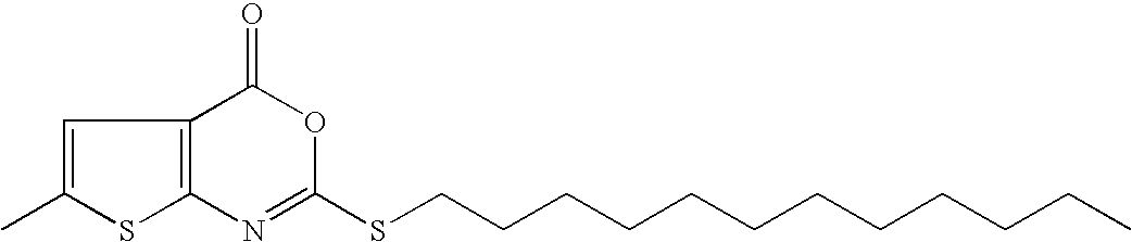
C1(C)=CC2=C(N=C(SCCCCCCCCCCCC)OC2=O)S1
